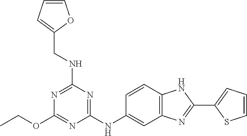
C(OC1=NC(NC2=CC3=C(C=C2)NC(C2=CC=CS2)=N3)=NC(NCC2=CC=CO2)=N1)C
